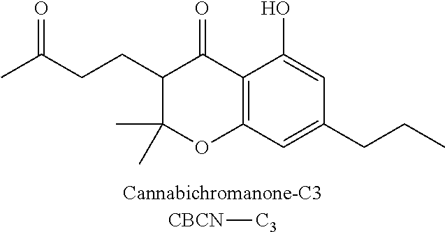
C12=C(C=C(CCC)C=C1O)OC(C)(C)C(CCC(C)=O)C2=O.[CBCN][C3]
